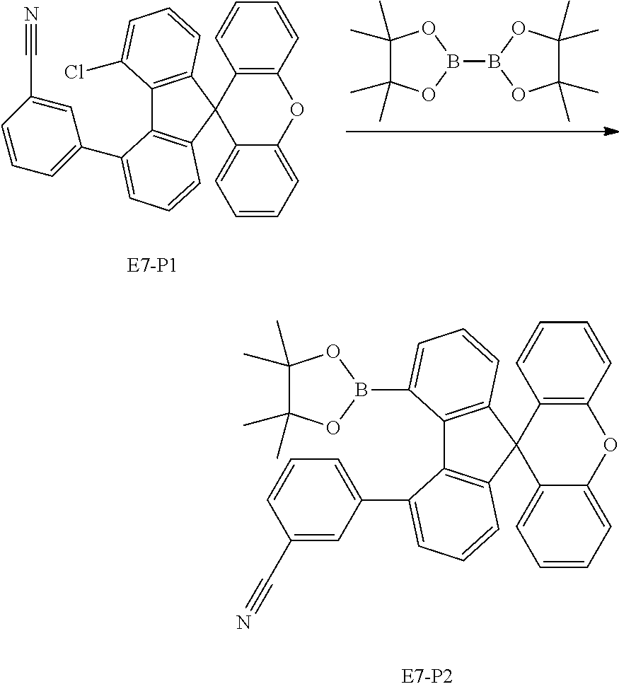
C1(C)(C)C(C)(C)OB(B2OC(C)(C)C(C)(C)O2)O1.C12=C(C=CC=C1)OC1=CC=CC=C1C21C2=C(C3=C1C=CC=C3Cl)C(C1=CC=CC(C#N)=C1)=CC=C2.C12=C(C=CC=C1)OC1=CC=CC=C1C21C2=C(C3=C1C=CC=C3B1OC(C)(C)C(C)(C)O1)C(C1=CC=CC(C#N)=C1)=CC=C2
